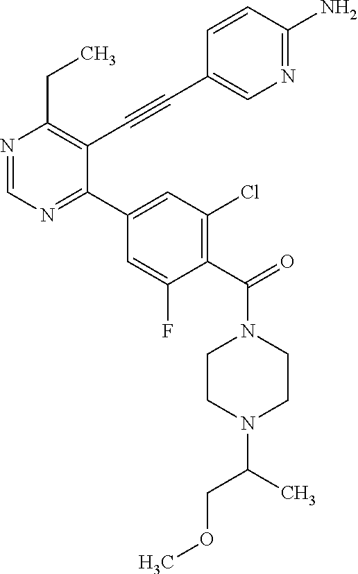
N1=CN=C(C2=CC(Cl)=C(C(=O)N3CCN(C(C)COC)CC3)C(F)=C2)C(C#CC2=CN=C(N)C=C2)=C1CC
